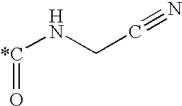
[*C](NCC#N)=O
